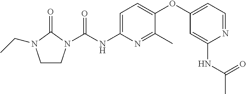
C(N1CCN(C(NC2=CC=C(OC3=CC=NC(NC(C)=O)=C3)C(C)=N2)=O)C1=O)C
